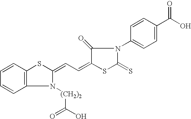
C12=C(C=CC=C1)SC(=CC=C1SC(=S)N(C3=CC=C(C(=O)O)C=C3)C1=O)N2[(CH2)2]C(=O)O
